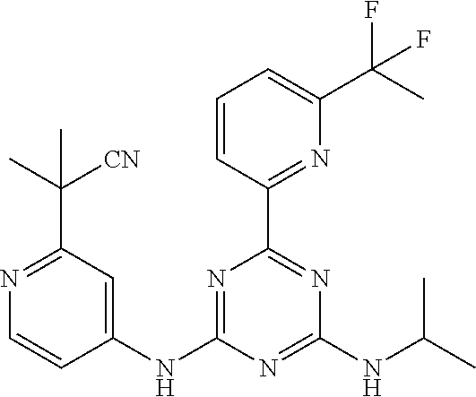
C1=CC(C2=NC(NC(C)C)=NC(NC3=CC(C(C)([CN])C)=NC=C3)=N2)=NC(C(C)(F)F)=C1
